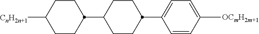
C1(C2CCC(C3CCC([CnH2n+1])CC3)CC2)=CC=C([OCmH2m+1])C=C1
